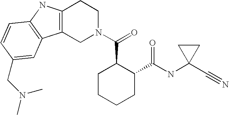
C12=C(CN(C(=O)C3CCCCC3C(NC3(C#N)CC3)=O)CC1)C1=C(N2)C=CC(CN(C)C)=C1
